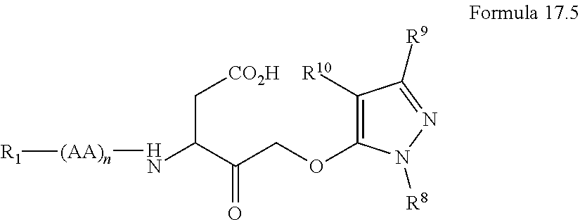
C1([R10])=C(OCC(C(N[(AA)n][R1])C[CO2H])=O)N([R8])N=C1[R9]
